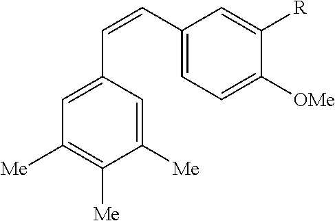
C1([Me])=CC(C=CC2=CC=C([OMe])C([R])=C2)=CC([Me])=C1[Me]
